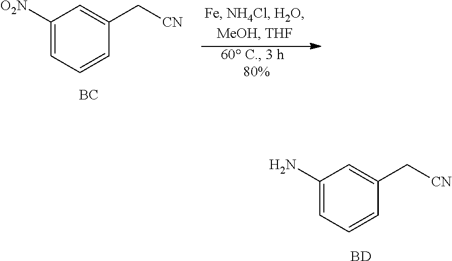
C1(N)=CC=CC(C[CN])=C1.[BD].C1([O2N])=CC=CC(C[CN])=C1.[BC]
